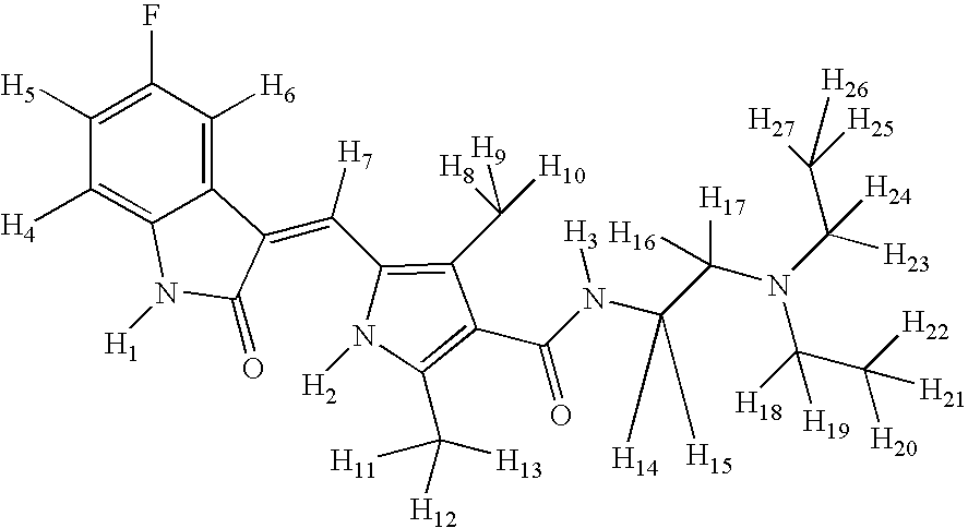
C1([H5])=C(F)C([H6])=C2C(=C1[H4])N([H1])C(=O)C2=C(C1=C(C([H10])([H9])[H8])C(C(N([H3])C(C(N(C([H23])([H24])C([H25])([H27])[H26])C([H18])(C([H22])([H20])[H21])[H19])([H17])[H16])([H14])[H15])=O)=C(C([H13])([H11])[H12])N1[H2])[H7]
